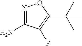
NC1=NOC(C(C)(C)C)=C1F
